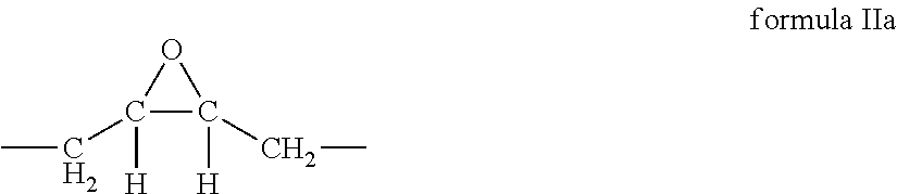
C1([H])(CC)C([H])(CC)O1
